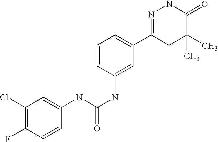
N(C(NC1=CC(C2=NNC(=O)C(C)(C)C2)=CC=C1)=O)C1=CC(Cl)=C(F)C=C1
